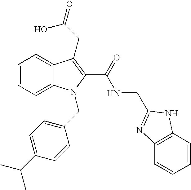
C1=CC=C2C(=C1)C(CC(=O)O)=C(C(=O)NCC1=NC3=C(C=CC=C3)N1)N2CC1=CC=C(C(C)C)C=C1
